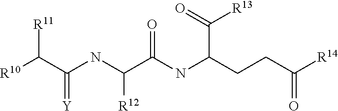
[R10]C(C(NC(C(NC(CCC([R14])=O)C(=O)[R13])=O)[R12])=[Y])[R11]
